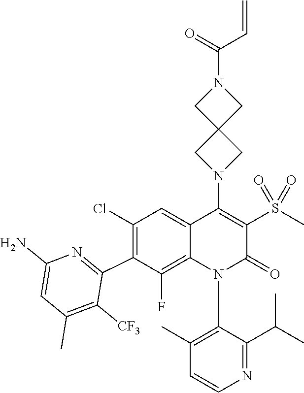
C1=CN=C(C(C)C)C(N2C(=O)C(S(C)(=O)=O)=C(N3CC4(C3)CN(C(C=C)=O)C4)C3=CC(Cl)=C(C4=NC(N)=CC(C)=C4[CF3])C(F)=C23)=C1C
